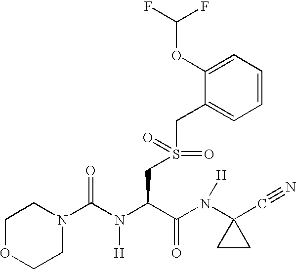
C1OCCN(C(N(C(C(N(C2(C#N)CC2)[H])=O)CS(=O)(=O)CC2=CC=CC=C2OC(F)F)[H])=O)C1
